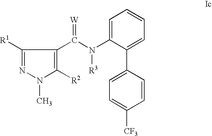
C1([R1])=NN(C)C([R2])=C1C(N(C1=CC=CC=C1C1=CC=C([CF3])C=C1)[R3])=[W]
